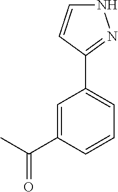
C(C)(C1=CC(C2=NNC=C2)=CC=C1)=O
